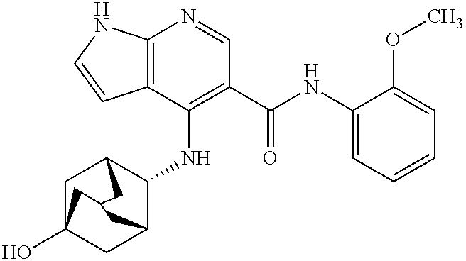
C12=C(C(NC3C4CC5(O)CC3CC(C5)C4)=C(C(NC3=CC=CC=C3OC)=O)C=N1)C=CN2
